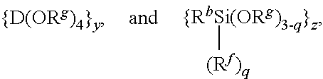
[{RbSi(ORg)3-q}z][(Rf)q]
